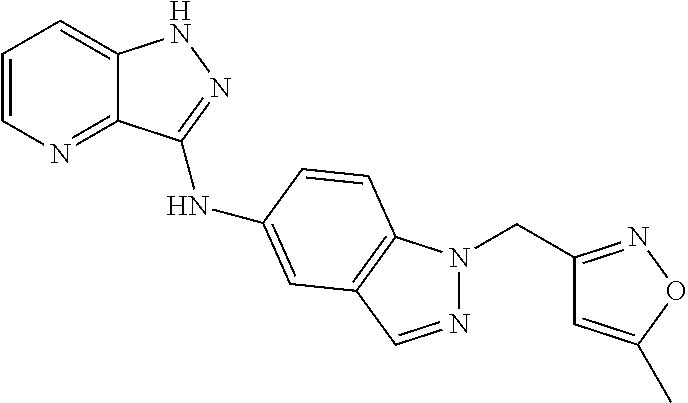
C1=CN=C2C(=C1)NN=C2NC1=CC2=C(N(CC3=NOC(C)=C3)N=C2)C=C1
